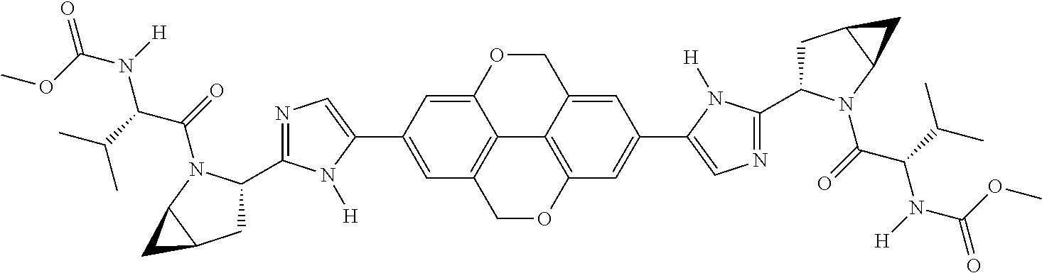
C12=C3COC4=C1C(=CC(C1=CN=C(C5CC6C(N5C(=O)C(C(C)C)N([H])C(OC)=O)C6)N1[H])=C4)COC2=CC(C1=CN=C(C2CC4C(N2C(=O)C(C(C)C)N([H])C(OC)=O)C4)N1[H])=C3
